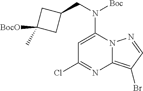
C1=C(N(CC2CC([OBoc])(C)C2)[Boc])N2C(=C(Br)C=N2)N=C1Cl
